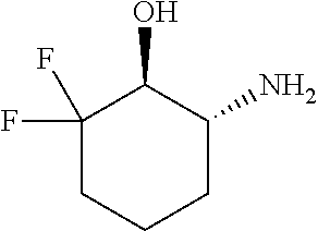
C1(F)(F)CCCC(N)C1O
